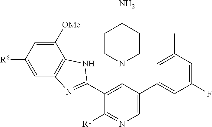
C1=C([R6])C=C([OMe])C2=C1N=C(C1=C(N3CCC(N)CC3)C(C3=CC(F)=CC(C)=C3)=CN=C1[R1])N2
